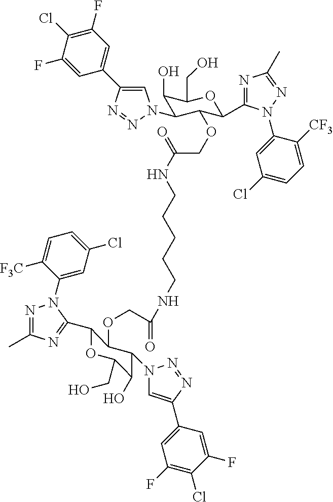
C1=C(F)C(Cl)=C(F)C=C1C1=CN(C2C(O)C(CO)OC(C3=NC(C)=NN3C3=CC(Cl)=CC=C3[CF3])C2OCC(NCCCCCNC(=O)COC2C(C3=NC(C)=NN3C3=CC(Cl)=CC=C3[F3C])OC(CO)C(O)C2N2C=C(C3=CC(F)=C(Cl)C(F)=C3)N=N2)=O)N=N1
